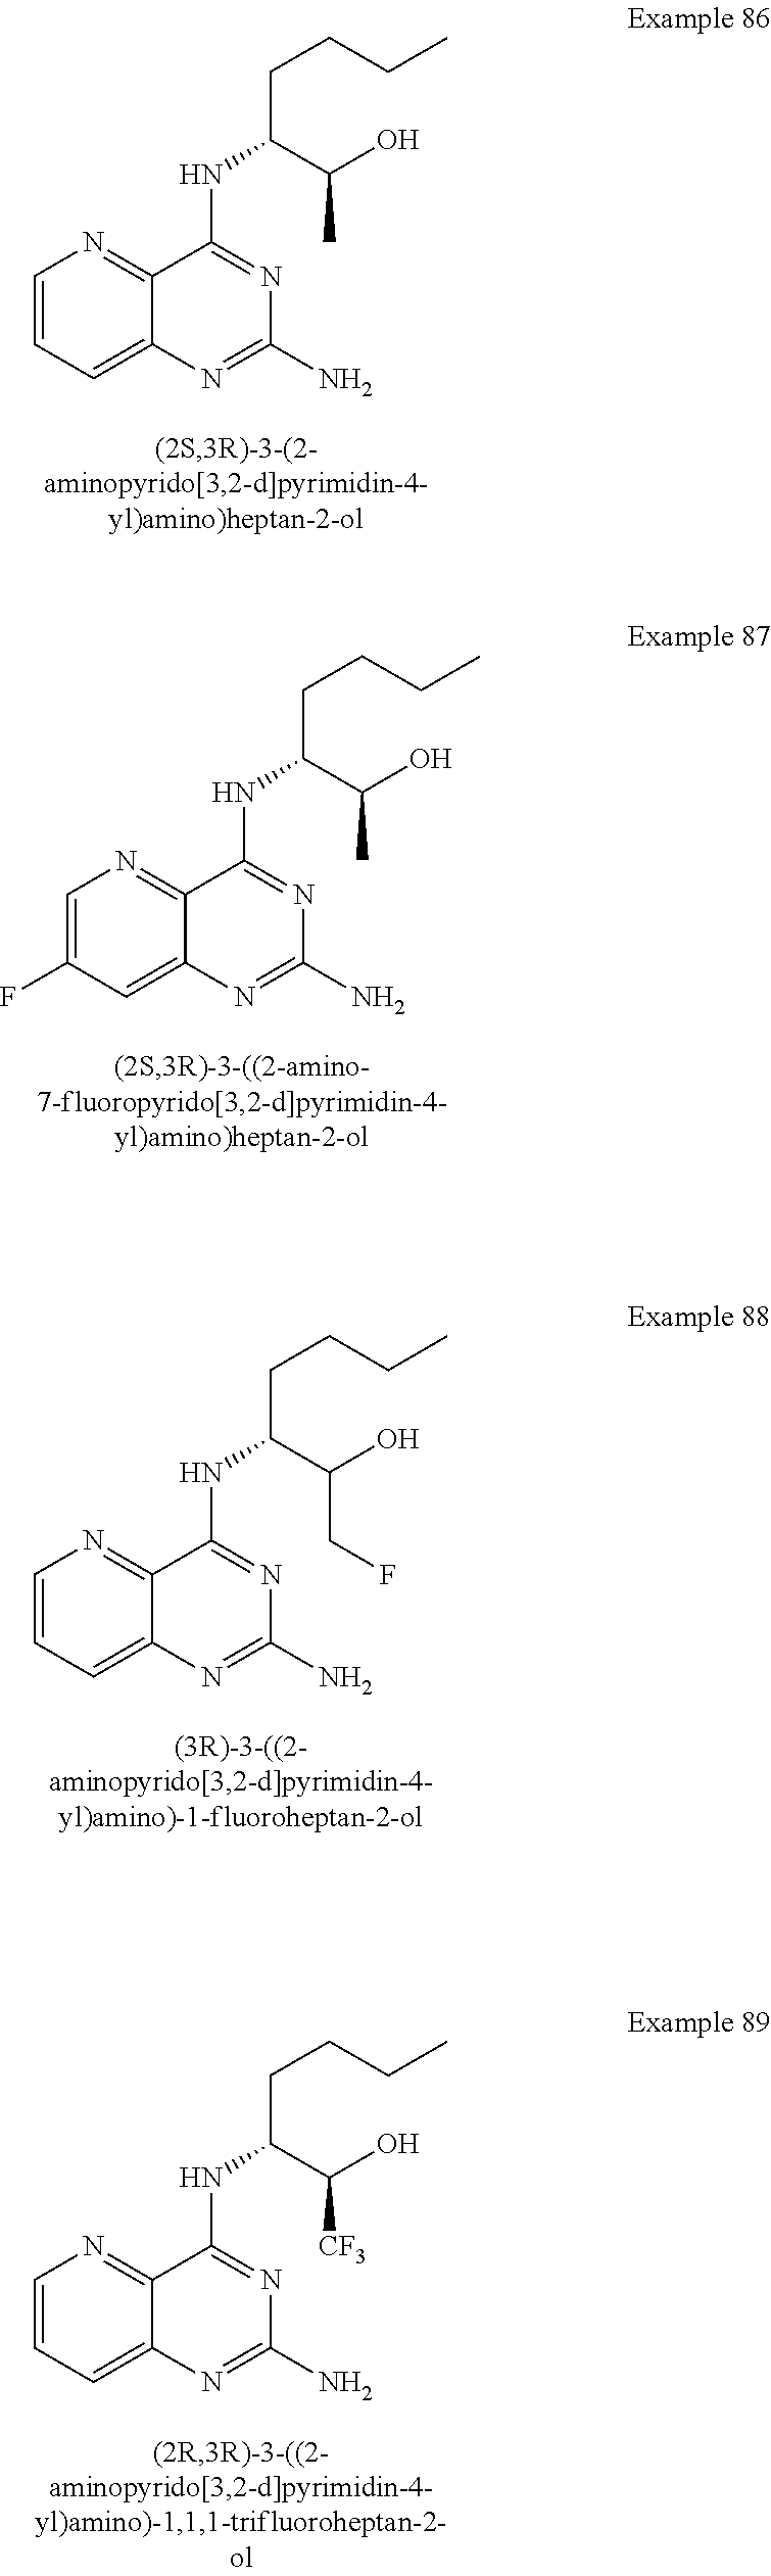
C12=CC=CN=C1C(NC(CCCC)C(O)C)=NC(N)=N2.C12=CC(F)=CN=C1C(NC(CCCC)C(O)C)=NC(N)=N2.C12=CC=CN=C1C(NC(CCCC)C(O)CF)=NC(N)=N2.C12=CC=CN=C1C(NC(CCCC)C(O)[CF3])=NC(N)=N2
